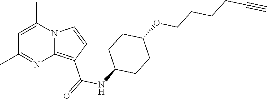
C1=C(C)N2C(=C(C(=O)NC3CCC(OCCCCC#C)CC3)C=C2)N=C1C
